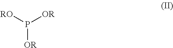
P([OR])([RO])[OR]
